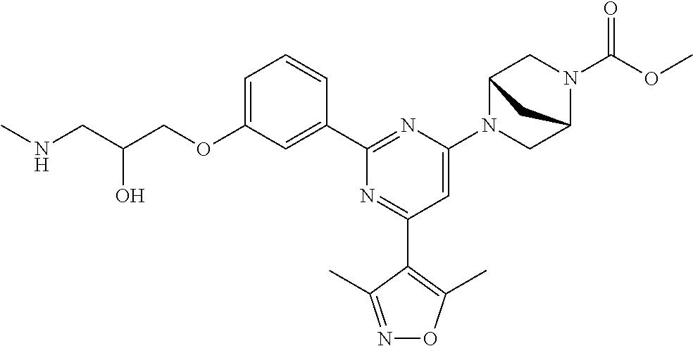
C1=C(OCC(CNC)O)C=C(C2=NC(N3C4CN(C(OC)=O)C(C3)C4)=CC(C3=C(C)ON=C3C)=N2)C=C1
